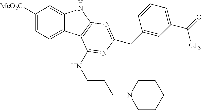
C1([MeO2C])=CC=C2C(=C1)NC1=C2C(NCCCN2CCCCC2)=NC(CC2=CC(C(=O)[CF3])=CC=C2)=N1
